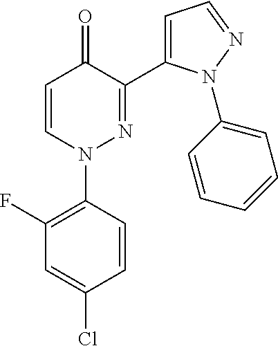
C1=CN(C2=C(F)C=C(Cl)C=C2)N=C(C2=CC=NN2C2=CC=CC=C2)C1=O
